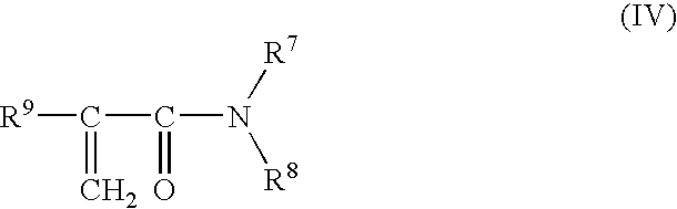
[R9]C(C(N([R8])[R7])=O)=C
